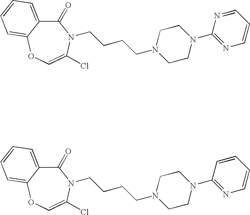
C1(=O)C2=CC=CC=C2OC=C(Cl)N1CCCCN1CCN(C2=NC=CC=N2)CC1.C1(=O)C2=CC=CC=C2OC=C(Cl)N1CCCCN1CCN(C2=NC=CC=C2)CC1
